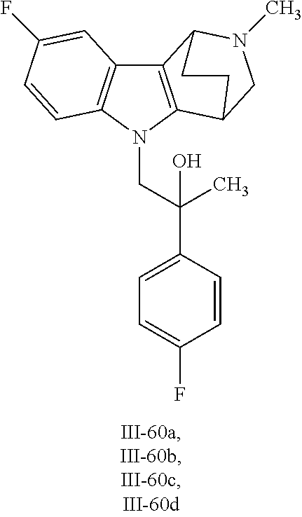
C12=C(N(CC(C3=CC=C(F)C=C3)(C)O)C3=C1C=C(F)C=C3)C1CN(C)C2CC1
